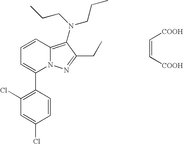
C(=C[COOH])[COOH].C1=CC2=C(N(CCC)CCC)C(CC)=NN2C(C2=C(Cl)C=C(Cl)C=C2)=C1
